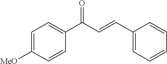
C1=C([MeO])C=CC(C(C=CC2=CC=CC=C2)=O)=C1
